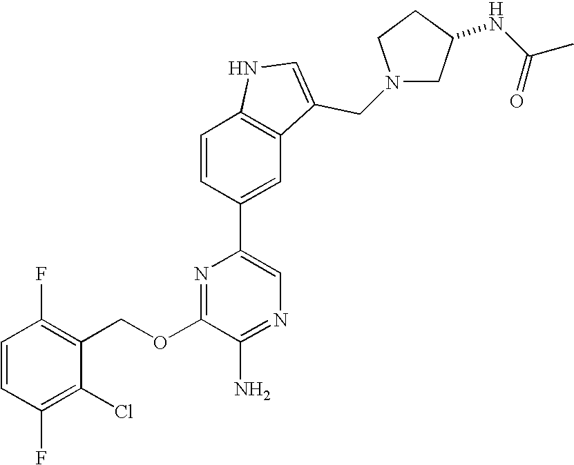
C1(OCC2=C(F)C=CC(F)=C2Cl)=NC(C2=CC3=C(C=C2)NC=C3CN2CC(NC(C)=O)CC2)=CN=C1N
